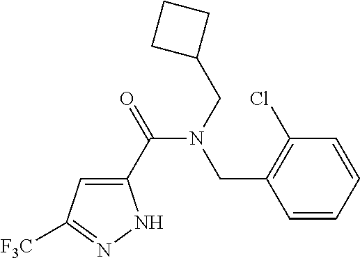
C1(C(=O)N(CC2CCC2)CC2=C(Cl)C=CC=C2)=CC([F3C])=NN1
